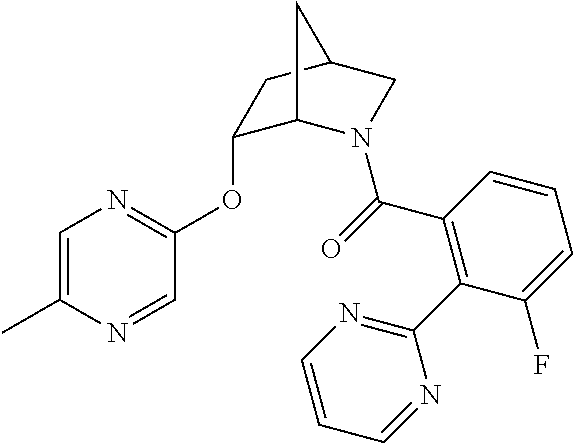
C(=O)(C1=C(C2=NC=CC=N2)C(F)=CC=C1)N1C2C(OC3=NC=C(C)N=C3)CC(C1)C2
